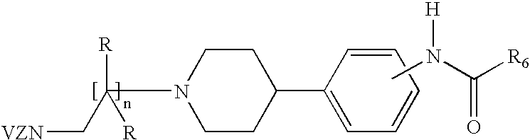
[VZN]CC(N1CCC(C2=CC=CC=C2)CC1)([R])[R].CN([H])C([R6])=O
